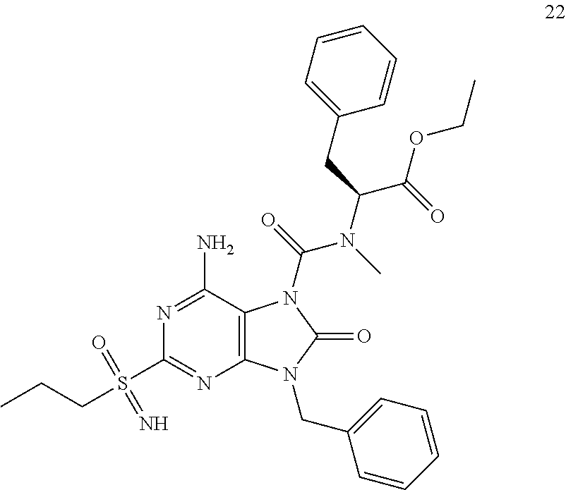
N1=C(N)C2=C(N=C1S(CCC)(=O)=N)N(CC1=CC=CC=C1)C(=O)N2C(=O)N(C)C(C(OCC)=O)CC1=CC=CC=C1
